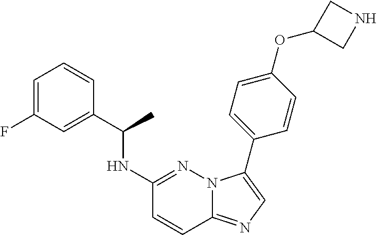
C1=C(F)C=C(C(NC2=NN3C(=NC=C3C3=CC=C(OC4CNC4)C=C3)C=C2)C)C=C1
